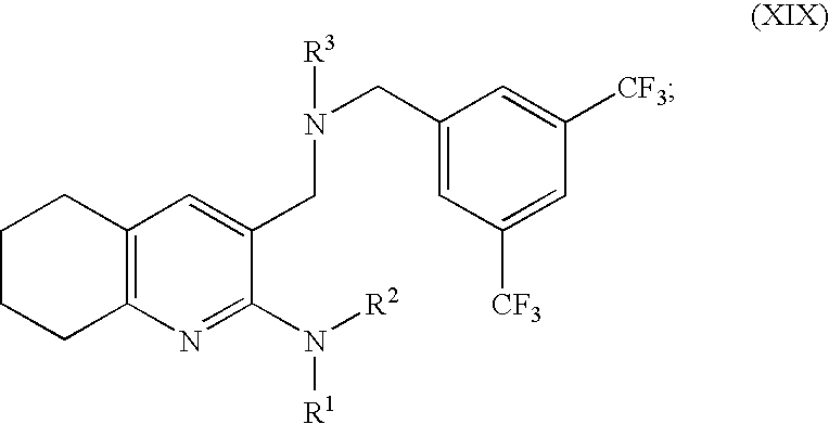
C12=C(N=C(N([R1])[R2])C(CN(CC3=CC([CF3])=CC([CF3])=C3)[R3])=C1)CCCC2
